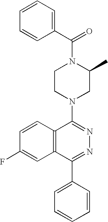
C(N1CCN(C2=NN=C(C3=CC=CC=C3)C3=C2C=CC(F)=C3)CC1C)(=O)C1=CC=CC=C1
